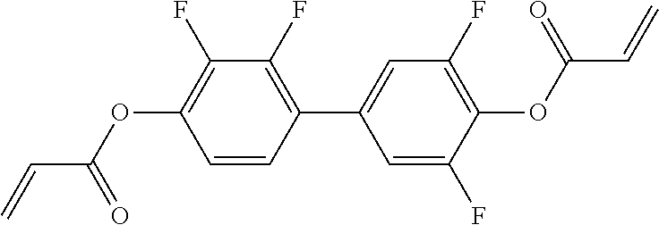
C=CC(OC1=C(F)C(F)=C(C2=CC(F)=C(OC(C=C)=O)C(F)=C2)C=C1)=O
